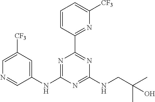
C1(NC2=NC(C3=NC([CF3])=CC=C3)=NC(NCC(C)(C)O)=N2)=CC([CF3])=CN=C1
